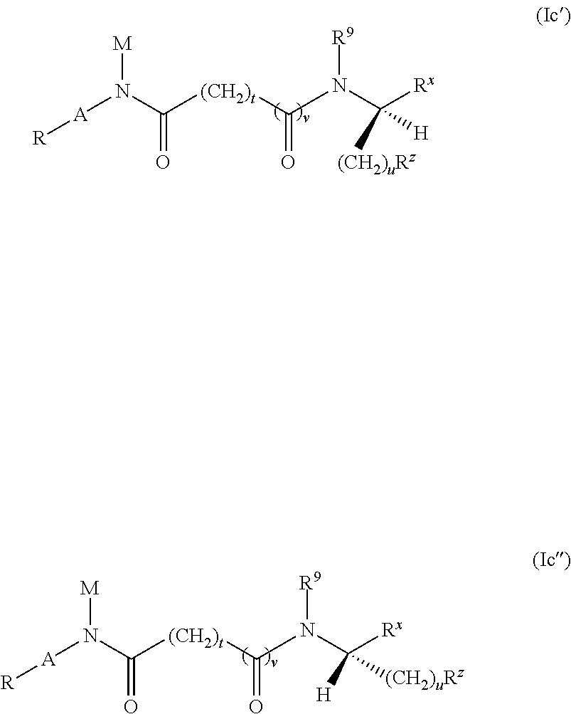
[M]N([A][R])C(=O)[(CH2)t]C(N(C([Rx])([H])[(CH2)uRz])[R9])=O.[M]N([A][R])C(=O)[(CH2)t]C(N(C([Rx])([(CH2)uRz])[H])[R9])=O
